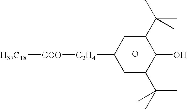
[C2H4](C1CC(C(C)(C)C)C(O)C(C(C)(C)C)C1)[COO][H37C18].O
